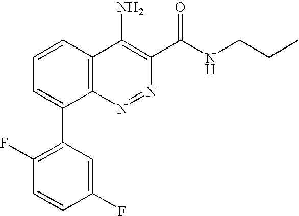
C1=CC(F)=CC(C2=CC=CC3=C2N=NC(C(NCCC)=O)=C3N)=C1F
